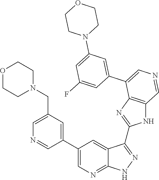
C1=C(CN2CCOCC2)C=C(C2=CN=C3C(=C2)C(C2=NC4=C(N2)C=NC=C4C2=CC(N4CCOCC4)=CC(F)=C2)=NN3)C=N1
